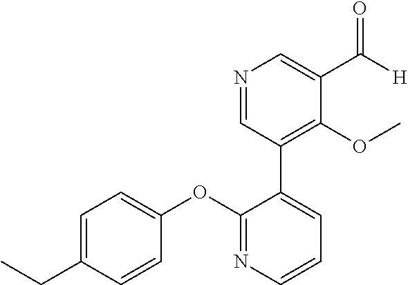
C1=C(CC)C=CC(OC2=NC=CC=C2C2=C(OC)C(C([H])=O)=CN=C2)=C1
